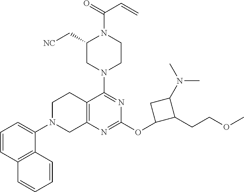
C1=CC2=C(C(N3CC4=C(CC3)C(N3CCN(C(=O)C=C)C(C[NC])C3)=NC(OC3C(CCOC)C(N(C)C)C3)=N4)=C1)C=CC=C2
